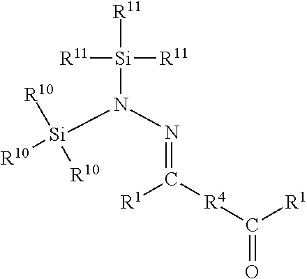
C(=NN([Si]([R10])([R10])[R10])[Si]([R11])([R11])[R11])([R4]C([R1])=O)[R1]
